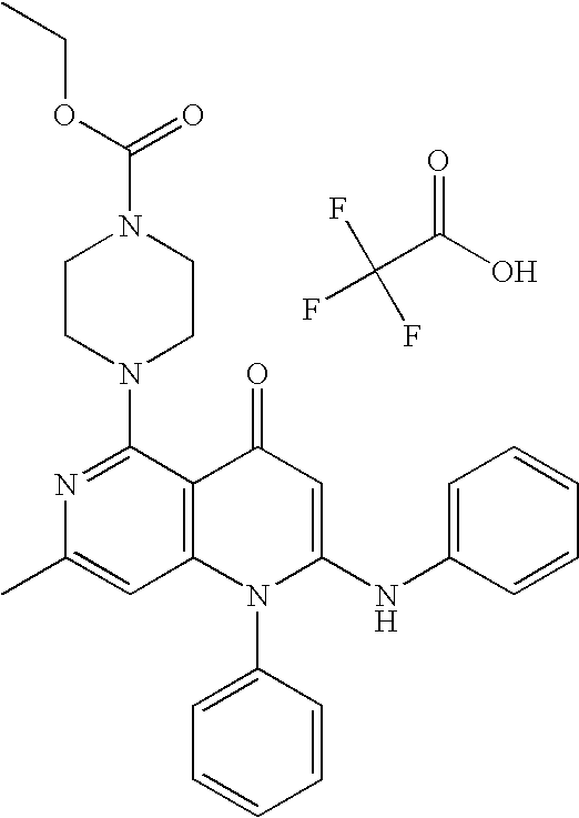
FC(C(O)=O)(F)F.C1=C(C)N=C(N2CCN(C(OCC)=O)CC2)C2=C1N(C1=CC=CC=C1)C(NC1=CC=CC=C1)=CC2=O
